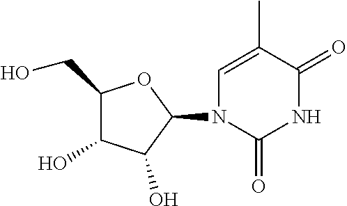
C1(CO)C(O)C(O)C(N2C(=O)NC(=O)C(C)=C2)O1
